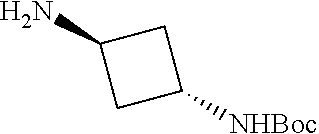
C1(N)CC([NHBoc])C1
